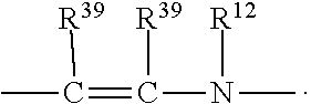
CC(=C(N(C)[R12])[R39])[R39]
